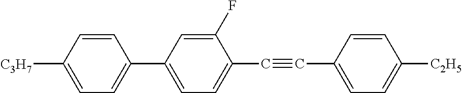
[C3H7]C1=CC=C(C2=CC=C(C#CC3=CC=C([C2H5])C=C3)C(F)=C2)C=C1
